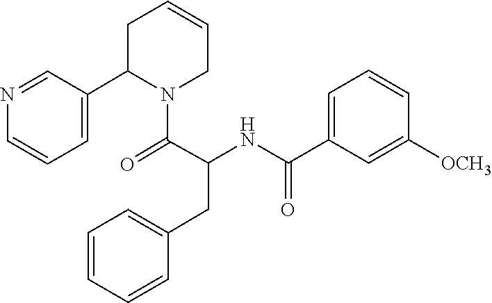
C1(C(=O)NC(CC2=CC=CC=C2)C(=O)N2C(C3=CC=CN=C3)CC=CC2)=CC=CC([OCH3])=C1
